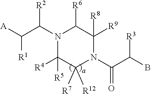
N1(C(C([A])[R1])[R2])C([R4])([R5])C([R7])([R12])N(C(C([R3])B)=O)C([R8])([R9])C1[R6]
